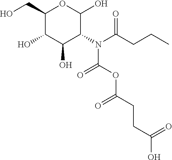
C1(CO)C(O)C(O)C(N(C(CCC)=O)C(OC(=O)CCC(O)=O)=O)C(O)O1
